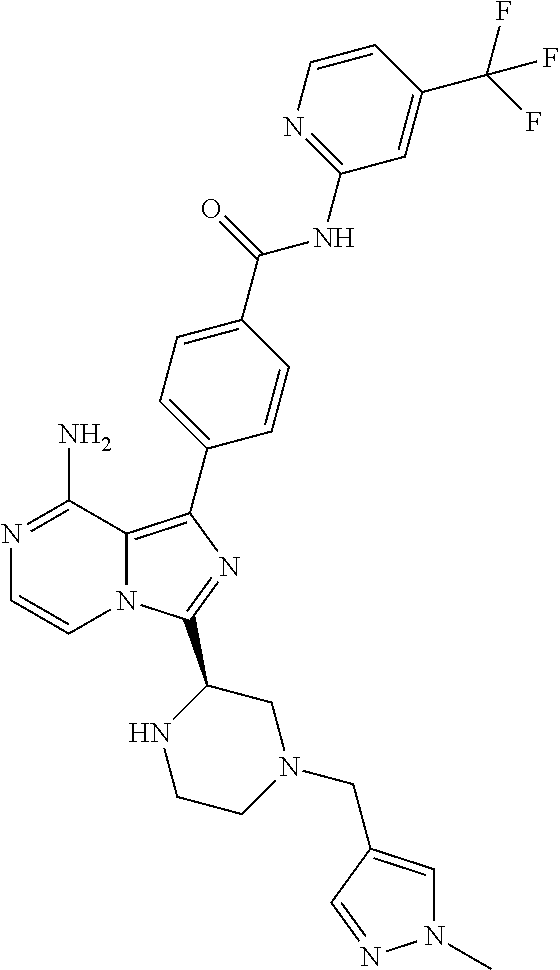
N1=C(N)C2=C(C3=CC=C(C(=O)NC4=NC=CC(C(F)(F)F)=C4)C=C3)N=C(C3NCCN(CC4=CN(C)N=C4)C3)N2C=C1
